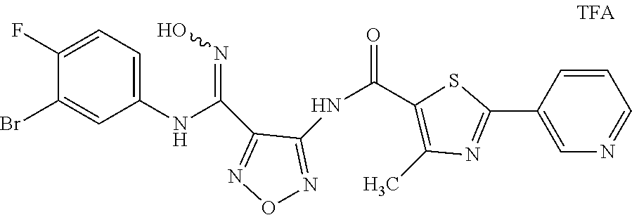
C1(NC(=NO)C2=NON=C2NC(=O)C2=C(C)N=C(C3=CN=CC=C3)S2)=CC=C(F)C(Br)=C1
